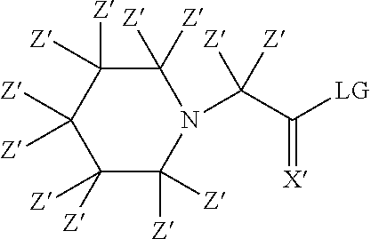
C1([Z])([Z])C([Z])([Z])C([Z])([Z])C([Z])([Z])C([Z])([Z])N1C(C([LG])=[X])([Z])[Z]
